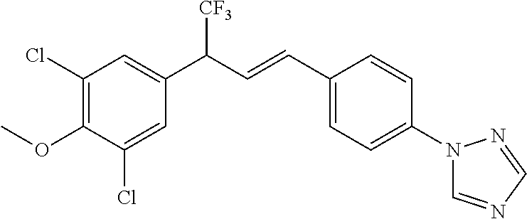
C1(Cl)=CC(C(C=CC2=CC=C(N3C=NC=N3)C=C2)[CF3])=CC(Cl)=C1OC
